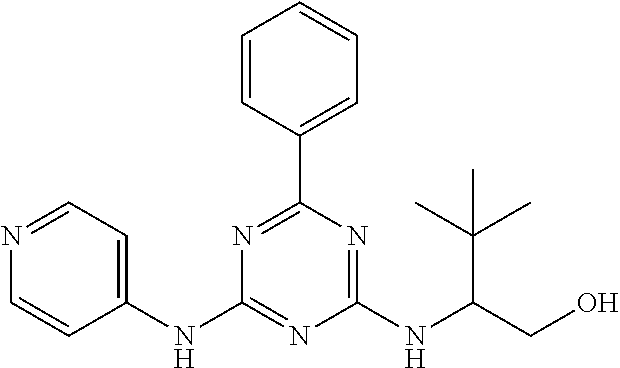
N1=CC=C(NC2=NC(NC(CO)C(C)(C)C)=NC(C3=CC=CC=C3)=N2)C=C1
